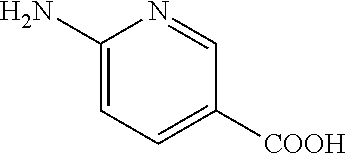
C1(N)=CC=C([COOH])C=N1
